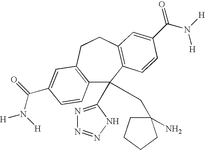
C12=C(CCC3=C(C1(C1=NN=NN1)CC1(N)CCCC1)C=CC(C(N([H])[H])=O)=C3)C=C(C(=O)N([H])[H])C=C2
